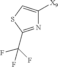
C1([X9])=CSC(C(F)(F)F)=N1
